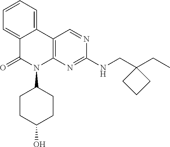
C12=CC=CC=C1C1=C(N(C3CCC(O)CC3)C2=O)N=C(NCC2(CC)CCC2)N=C1
